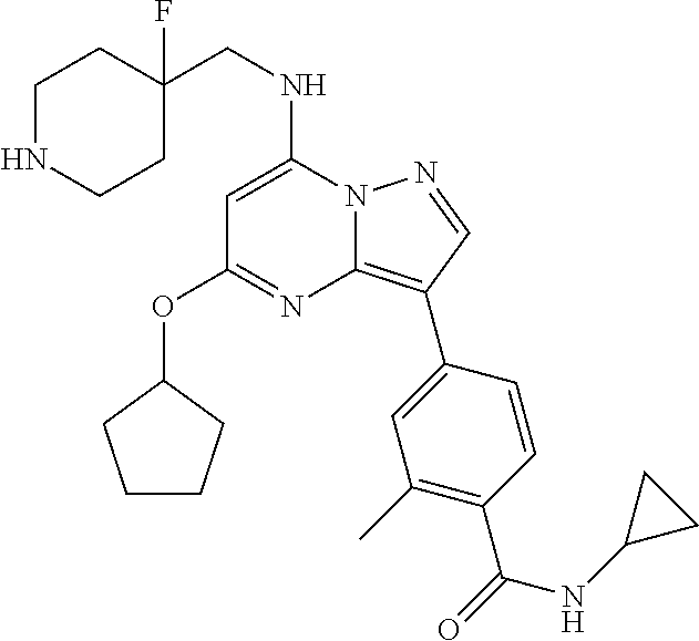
N12C(=C(C3=CC(C)=C(C(=O)NC4CC4)C=C3)C=N1)N=C(OC1CCCC1)C=C2NCC1(F)CCNCC1
